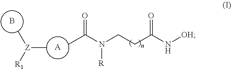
[Z](C)([R1])C.[A].B.CC(N(CCC(N[OH])=O)[R])=O
